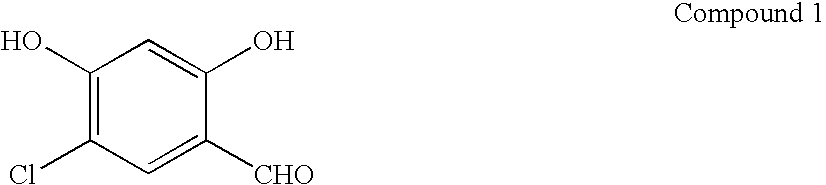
C1(O)=C(Cl)C=C([CHO])C(O)=C1
